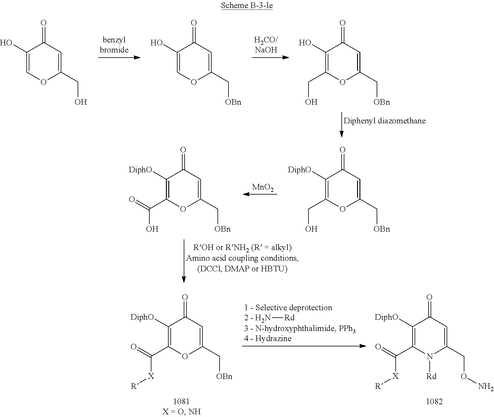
C1(O)=COC(CO)=CC1=O.C1(O)=COC(C[OBn])=CC1=O.C1(O)=C(CO)OC(C[OBn])=CC1=O.[MnO2].C1([DiphO])=C(CO)OC(C[OBn])=CC1=O.C1([DiphO])=C(C(O)=O)OC(C[OBn])=CC1=O.C1([DiphO])=C(C([X][R])=O)OC(C[OBn])=CC1=O.N[Rd].C1([DiphO])=C(C([X][R])=O)N([Rd])C(CON)=CC1=O
